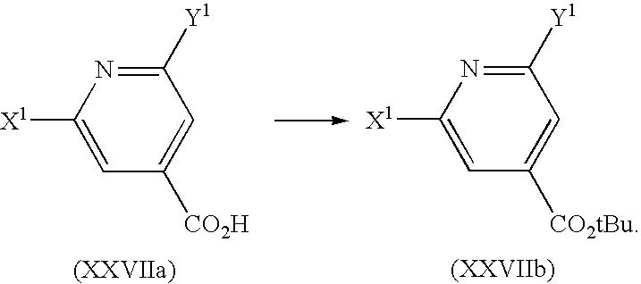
C1([X1])=CC([CO2H])=CC([Y1])=N1.C1([X1])=CC([CO2tBu])=CC([Y1])=N1
